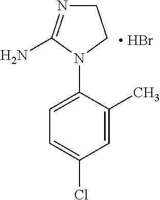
C1=C(C)C(N2CCN=C2N)=CC=C1Cl.[ HBr]
